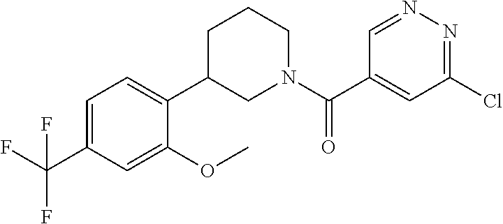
C1=C(C(N2CCCC(C3=CC=C(C(F)(F)F)C=C3OC)C2)=O)C=NN=C1Cl
